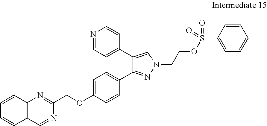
C1=CC2=C(C=C1)C=NC(COC1=CC=C(C3=NN(CCOS(C4=CC=C(C)C=C4)(=O)=O)C=C3C3=CC=NC=C3)C=C1)=N2
